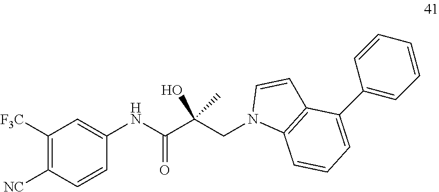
C1([F3C])=C([NC])C=CC(NC(C(CN2C3=C(C=C2)C(C2=CC=CC=C2)=CC=C3)(C)O)=O)=C1
